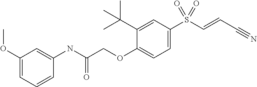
C1(C(C)(C)C)=CC(S(C=CC#N)(=O)=O)=CC=C1OCC(NC1=CC(OC)=CC=C1)=O
